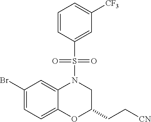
C1(Br)=CC=C2C(=C1)N(S(C1=CC([CF3])=CC=C1)(=O)=O)CC(CC[CN])O2
